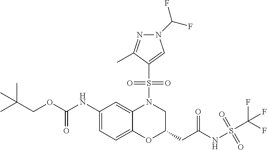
C1(NC(OCC(C)(C)C)=O)=CC=C2C(=C1)N(S(C1=CN(C(F)F)N=C1C)(=O)=O)CC(CC(NS(C(F)(F)F)(=O)=O)=O)O2
